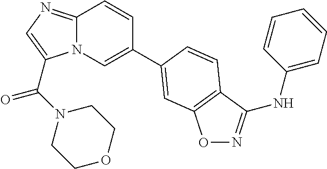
C12=NC=C(C(=O)N3CCOCC3)N1C=C(C1=CC3=C(C(NC4=CC=CC=C4)=NO3)C=C1)C=C2
